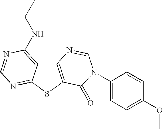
C12=C(SC3=NC=NC(NCC)=C13)C(=O)N(C1=CC=C(OC)C=C1)C=N2
